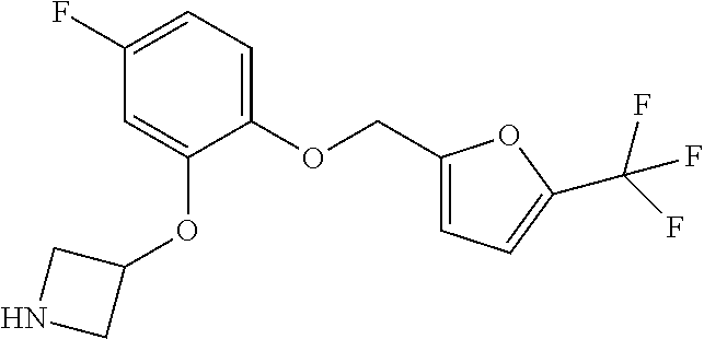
C1(F)=CC=C(OCC2=CC=C(C(F)(F)F)O2)C(OC2CNC2)=C1
